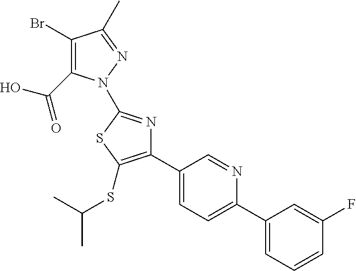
C1(Br)=C(C(=O)O)N(C2=NC(C3=CC=C(C4=CC=CC(F)=C4)N=C3)=C(SC(C)C)S2)N=C1C
